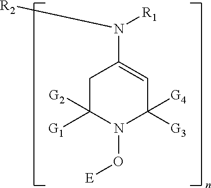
C1C([G2])([G1])N(O[E])C([G3])([G4])C=C1N([R2])[R1]
